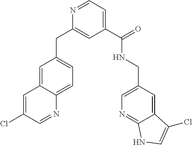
C1=C2C(=CC=C1CC1=CC(C(=O)NCC3=CN=C4C(=C3)C(Cl)=CN4)=CC=N1)N=CC(Cl)=C2
